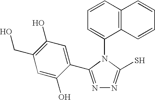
C1=CC2=C(C(N3C(S)=NN=C3C3=CC(O)=C(CO)C=C3O)=C1)C=CC=C2
